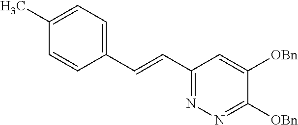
C1(C)=CC=C(C=CC2=NN=C([OBn])C([OBn])=C2)C=C1
